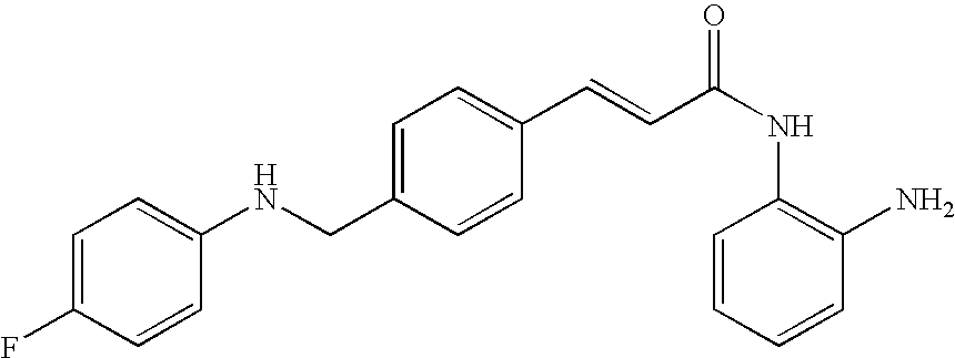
C1(C=CC(NC2=C(N)C=CC=C2)=O)=CC=C(CNC2=CC=C(F)C=C2)C=C1
